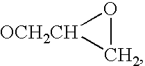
O1C[OCH2CH]1
